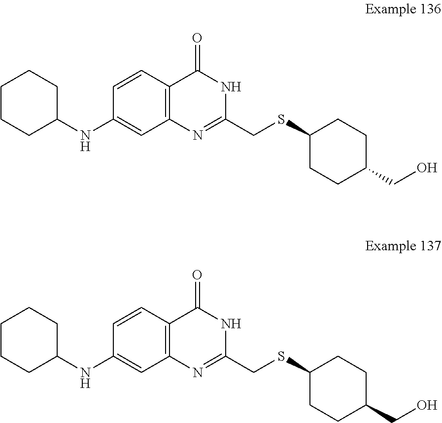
C1CCC(NC2=CC3=C(C=C2)C(=O)NC(CSC2CCC(CO)CC2)=N3)CC1.C1CCC(NC2=CC3=C(C=C2)C(=O)NC(CSC2CCC(CO)CC2)=N3)CC1
